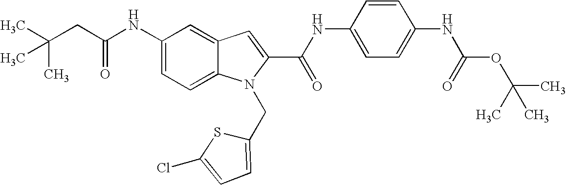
C(CC(NC1=CC=C2C(=C1)C=C(C(NC1=CC=C(NC(OC(C)(C)C)=O)C=C1)=O)N2CC1=CC=C(Cl)S1)=O)(C)(C)C
